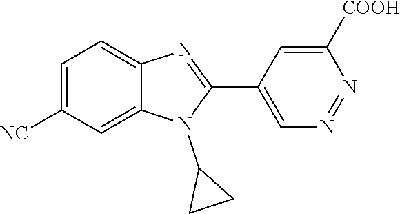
C1=C([NC])C=C2C(=C1)N=C(C1=CN=NC([COOH])=C1)N2C1CC1
